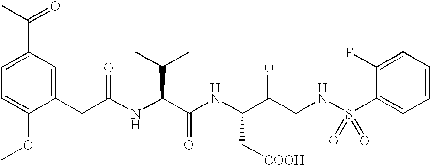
C1(CC(=O)NC(C(=O)NC(C(=O)CNS(C2=CC=CC=C2F)(=O)=O)C[COOH])C(C)C)=CC(C(C)=O)=CC=C1OC
